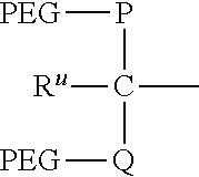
[PEG]PC([Ru])(C)[Q][PEG]
